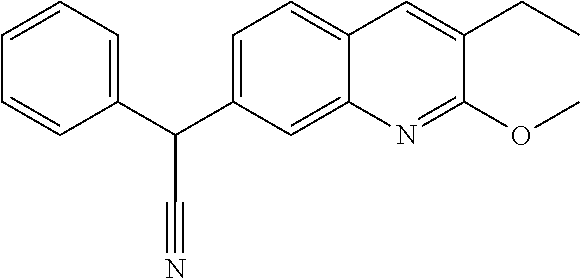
C1=C(C(C2=CC=CC=C2)C#N)C=C2C(=C1)C=C(CC)C(OC)=N2
